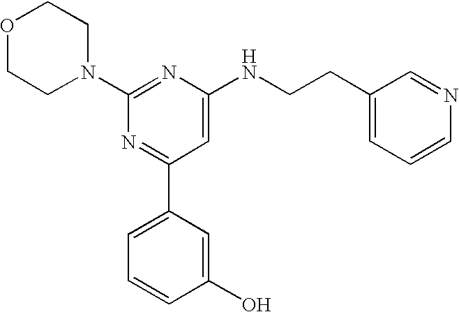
C1(N2CCOCC2)=NC(NCCC2=CC=CN=C2)=CC(C2=CC=CC(O)=C2)=N1
